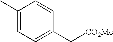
C1(C)=CC=C(C[CO2Me])C=C1
